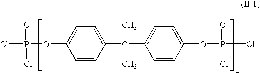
C(C)(C)(C1=CC=C(OP(=O)(Cl)Cl)C=C1)C1=CC=C(OP(Cl)(=O)Cl)C=C1
